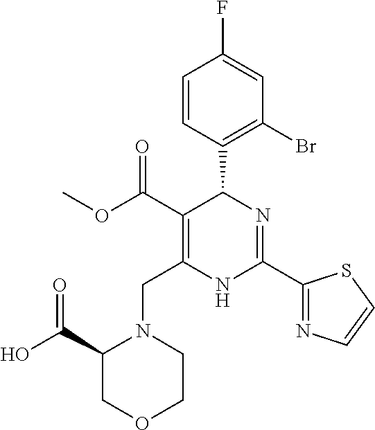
C1=CC(C2C(C(=O)OC)=C(CN3C(C(O)=O)COCC3)NC(C3=NC=CS3)=N2)=C(Br)C=C1F
